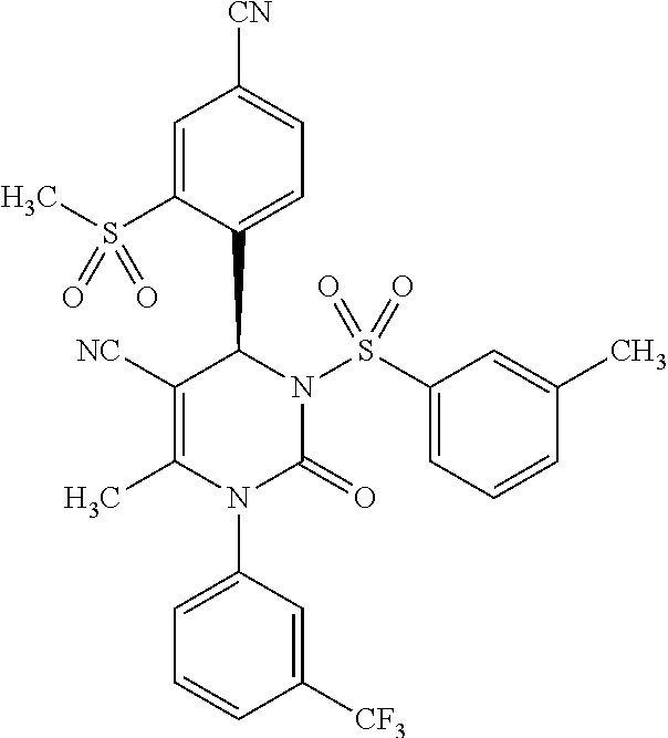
C1=C(S(C)(=O)=O)C(C2C([NC])=C(C)N(C3=CC=CC([CF3])=C3)C(=O)N2S(C2=CC=CC(C)=C2)(=O)=O)=CC=C1[CN]
